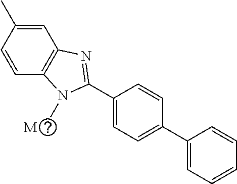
C1=C(C)C=CC2=C1N=C(C1=CC=C(C3=CC=CC=C3)C=C1)N2C.[M]
